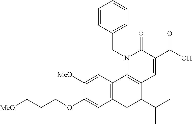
C12=C(C=C([MeO])C(OCCC[MeO])=C1)C1=C(C(C(C)C)C2)C=C(C(=O)O)C(=O)N1CC1=CC=CC=C1
